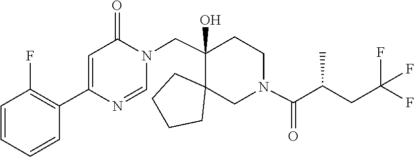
C1=NC(C2=C(F)C=CC=C2)=CC(=O)N1CC1(O)C2(CCCC2)CN(C(=O)C(CC(F)(F)F)C)CC1
